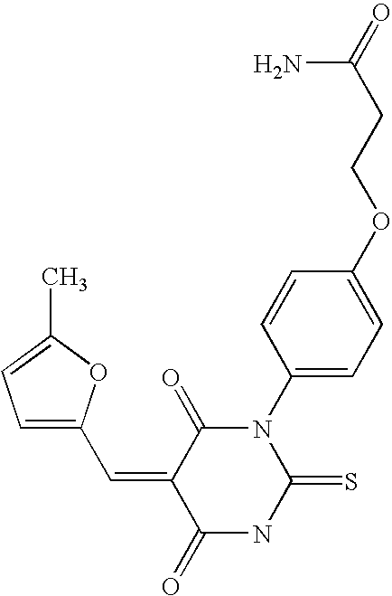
CC1=CC=C(C=C2C(=O)NC(=S)N(C3=CC=C(OCCC(=O)N)C=C3)C2=O)O1
